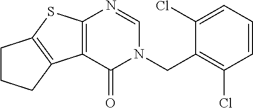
C1=C(Cl)C(CN2C(=O)C3=C(N=C2)SC2=C3CCC2)=C(Cl)C=C1
